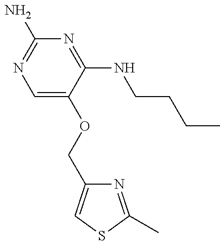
C(OC1=CN=C(N)N=C1NCCCC)C1=CSC(C)=N1
